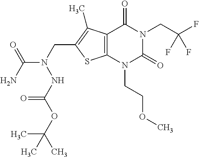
C12=C(N(CCOC)C(=O)N(CC(F)(F)F)C1=O)SC(CN(C(N)=O)NC(OC(C)(C)C)=O)=C2C
